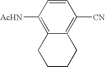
C1=CC([AcHN])=C2C(=C1[CN])CCCC2
